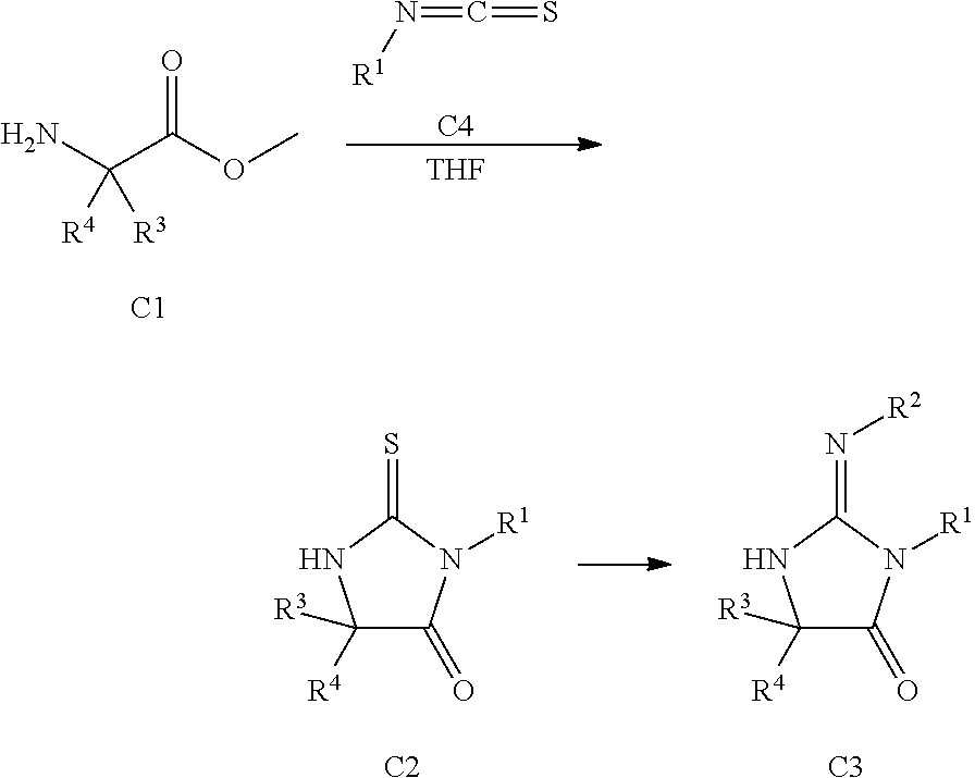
NC(C(OC)=O)([R4])[R3].[C1].N([R1])=C=S.[C4].[THF].C1([R3])([R4])C(=O)N([R1])C(=S)N1.[C2].C1([R3])([R4])C(=O)N([R1])C(=N[R2])N1.[C3]
